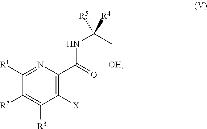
C1([R1])=NC(C(=O)NC(C[OH])([R5])[R4])=C([X])C([R3])=C1[R2]
